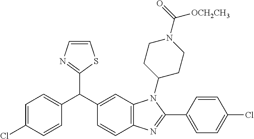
C1=C(Cl)C=CC(C(C2=CC3=C(C=C2)N=C(C2=CC=C(Cl)C=C2)N3C2CCN(C(=O)[OCH2CH3])CC2)C2=NC=CS2)=C1
